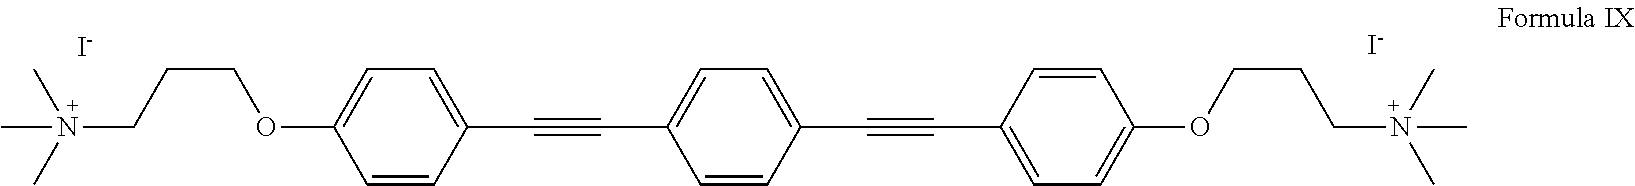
[I-].[I-].C1=C(C#CC2=CC=C(C#CC3=CC=C(OCCCN(C)(C)C)C=C3)C=C2)C=CC(OCCCN(C)(C)C)=C1
